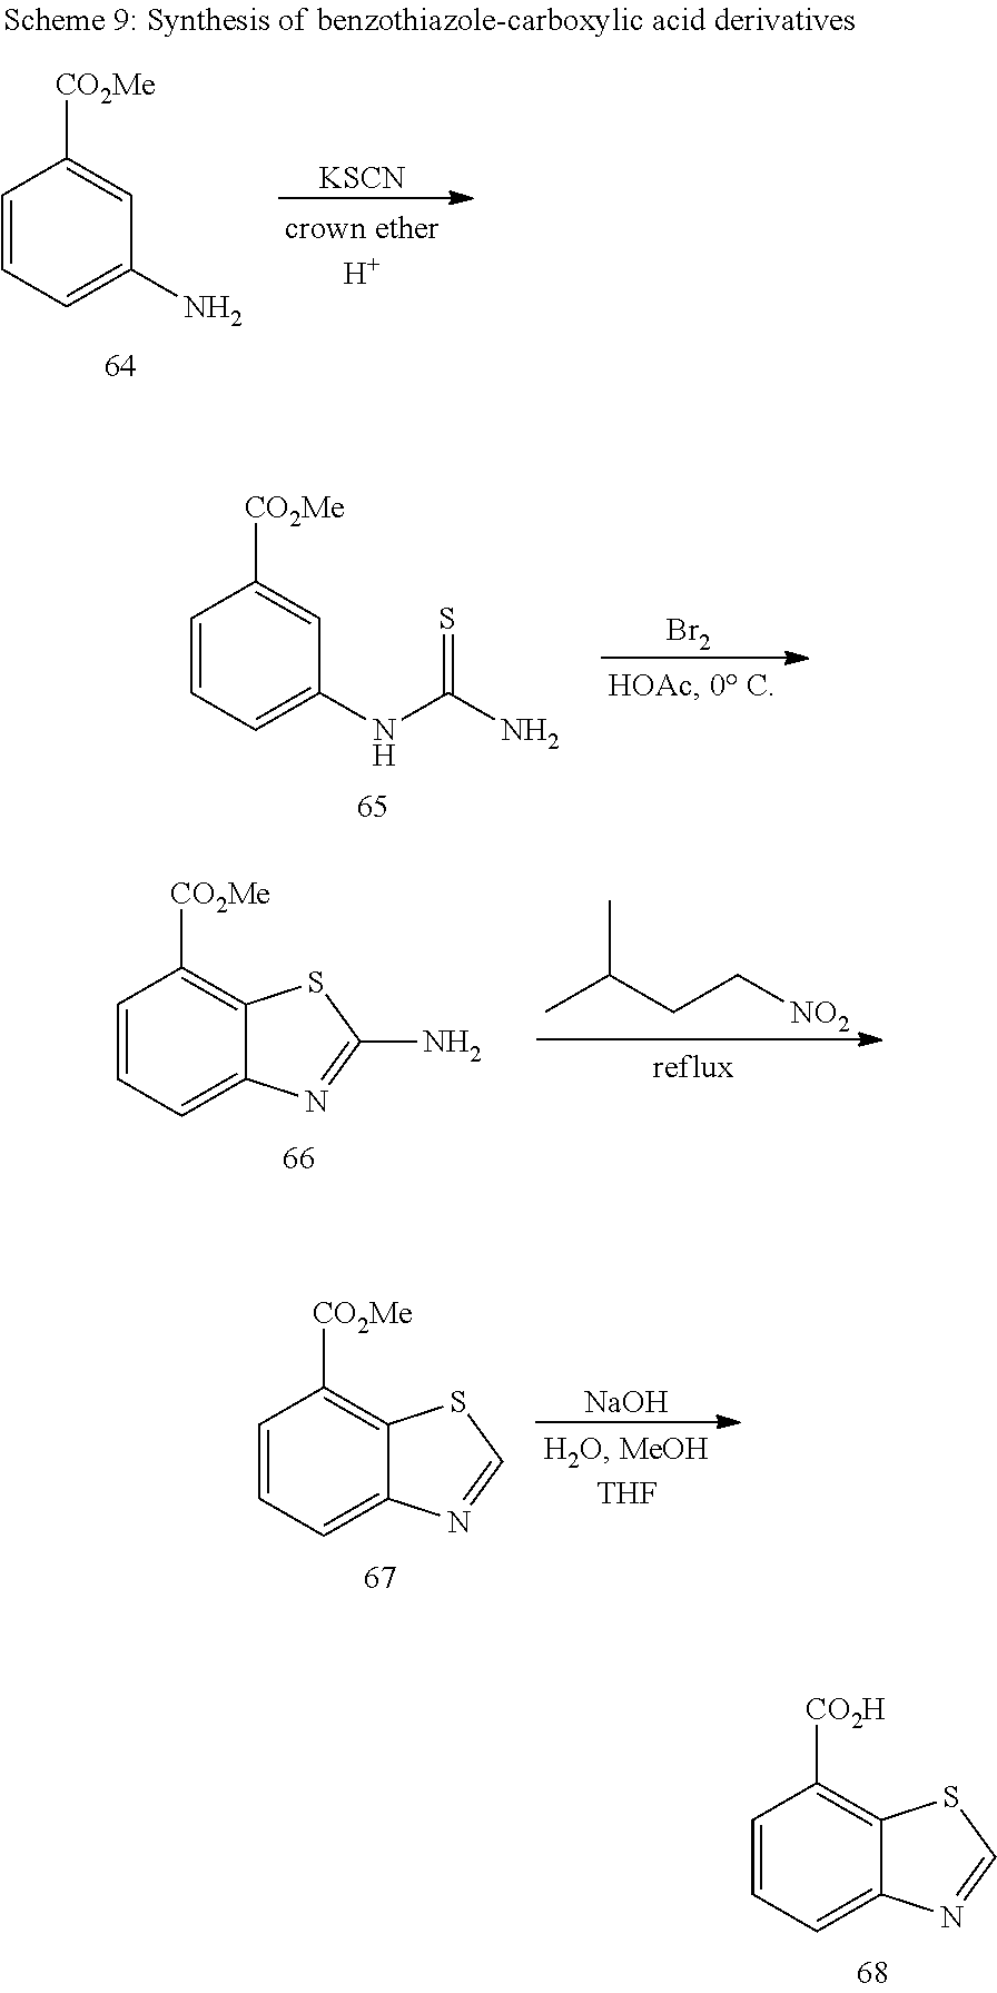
C1=CC=C2C(=C1[CO2H])SC=N2.C1=CC=C(N)C=C1[CO2Me].[KSCN].C1=CC=C(NC(N)=S)C=C1[CO2Me].[Br2].C1=CC=C2C(=C1[CO2Me])SC(N)=N2.CC(C)CC[NO2].C1=CC=C2C(=C1[CO2Me])SC=N2.[NaOH]
